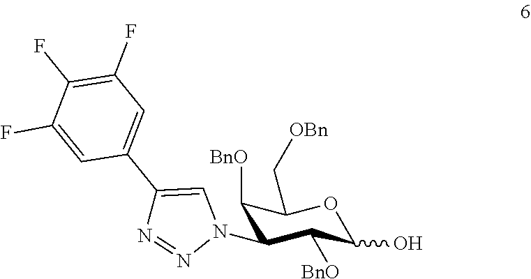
C1([BnO])C(N2N=NC(C3=CC(F)=C(F)C(F)=C3)=C2)C([BnO])C(O)OC1C[OBn]
